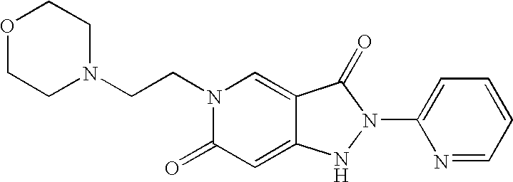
N1(CCN2CCOCC2)C(=O)C=C2C(=C1)C(=O)N(C1=CC=CC=N1)N2
